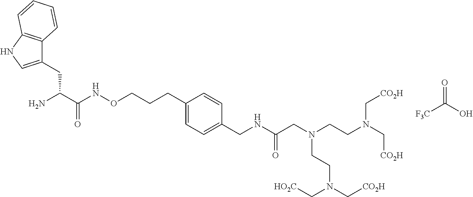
[F3C]C(O)=O.C(CN(CCN(C[CO2H])C[CO2H])CCN(C[CO2H])C[HO2C])(=O)NCC1=CC=C(CCCONC(C(CC2=CNC3=C2C=CC=C3)N)=O)C=C1
